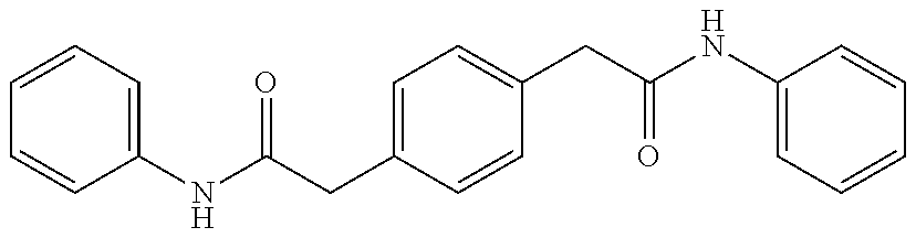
C1=CC=C(NC(CC2=CC=C(CC(NC3=CC=CC=C3)=O)C=C2)=O)C=C1
